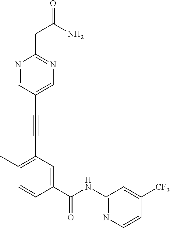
N1=CC(C#CC2=C(C)C=CC(C(NC3=NC=CC([CF3])=C3)=O)=C2)=CN=C1CC(=O)N
